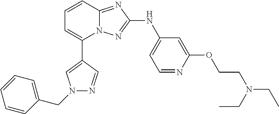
C1=CC2=NC(NC3=CC=NC(OCCN(CC)CC)=C3)=NN2C(C2=CN(CC3=CC=CC=C3)N=C2)=C1
